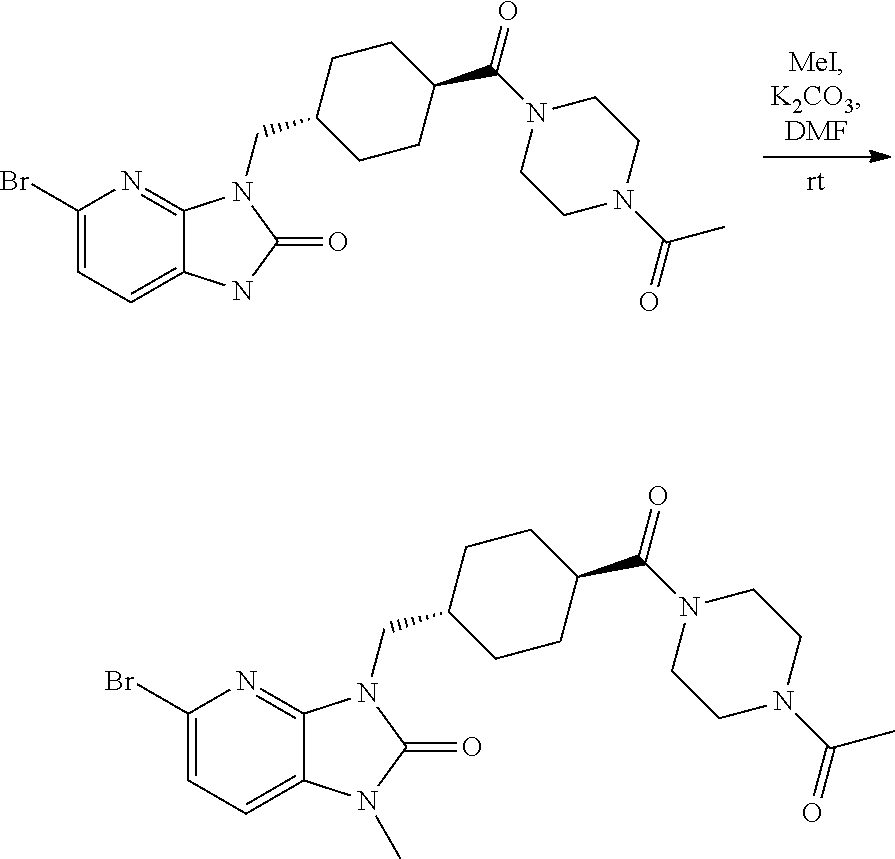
C1(Br)=CC=C2C(=N1)N(CC1CCC(C(N3CCN(C(C)=O)CC3)=O)CC1)C(=O)N2.C1(Br)=CC=C2C(=N1)N(CC1CCC(C(N3CCN(C(C)=O)CC3)=O)CC1)C(=O)N2C
